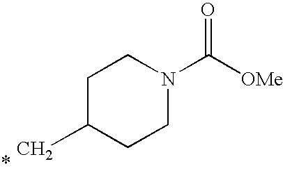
C1C(C)CCN(C([OMe])=O)C1
